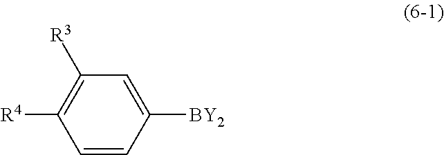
C1=C([BY2])C=CC([R4])=C1[R3]
